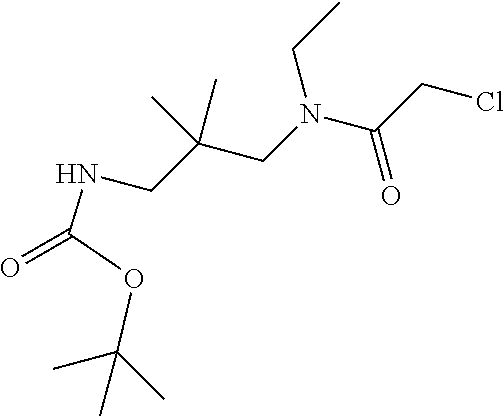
C(N(CC(CNC(=O)OC(C)(C)C)(C)C)CC)(CCl)=O
